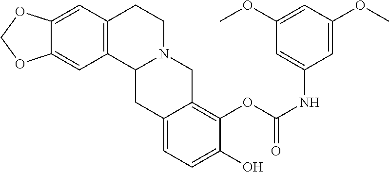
C12=CC3=C(C=C1OCO2)CCN1C3CC2=CC=C(O)C(OC(NC3=CC(OC)=CC(OC)=C3)=O)=C2C1
